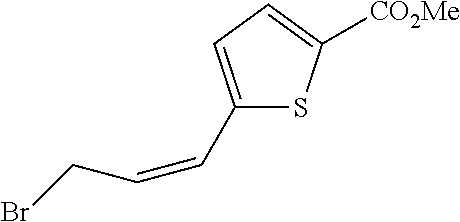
BrCC=CC1=CC=C([CO2Me])S1
